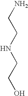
N(CCN)CCO
